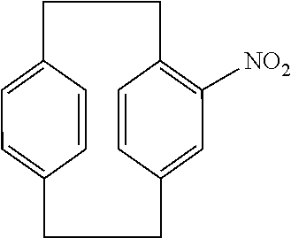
C1=CC2=CC([NO2])=C1CCC1=CC=C(C=C1)CC2
